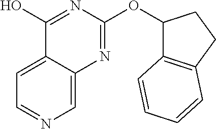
C1=C2C(=CN=C1)N=C(OC1C3=C(CC1)C=CC=C3)N=C2O
